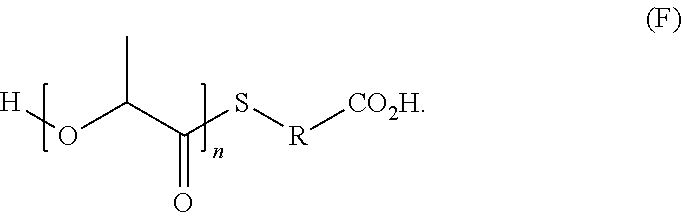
[H]OC(C(S[R][CO2H])=O)C
